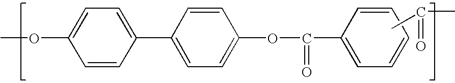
CC(C)=O.C1=CC(C2=CC=C(OC(=O)C3=CC=CC=C3)C=C2)=CC=C1OC
